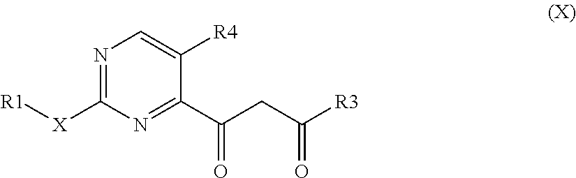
N1=C([X][R1])N=C(C(CC([R3])=O)=O)C([R4])=C1
